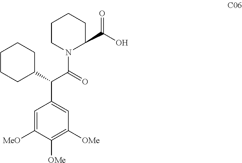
C1CN(C(=O)C(C2=CC([OMe])=C([OMe])C([MeO])=C2)C2CCCCC2)C(C(O)=O)CC1
